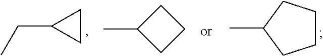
C(C1CC1)C.C1CCC(C)C1.CC1CCC1
